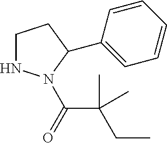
C1NN(C(=O)C(C)(CC)C)C(C2=CC=CC=C2)C1
